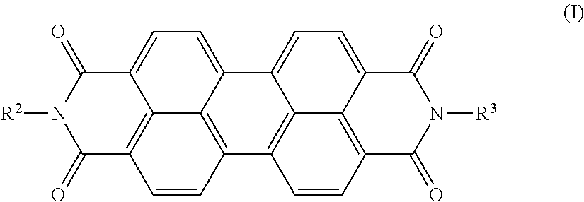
C1(=O)C2=C3C(=CC=C4C3=C(C=C2)C2=C3C4=CC=C4C3=C(C=C2)C(=O)N([R3])C4=O)C(=O)N1[R2]
